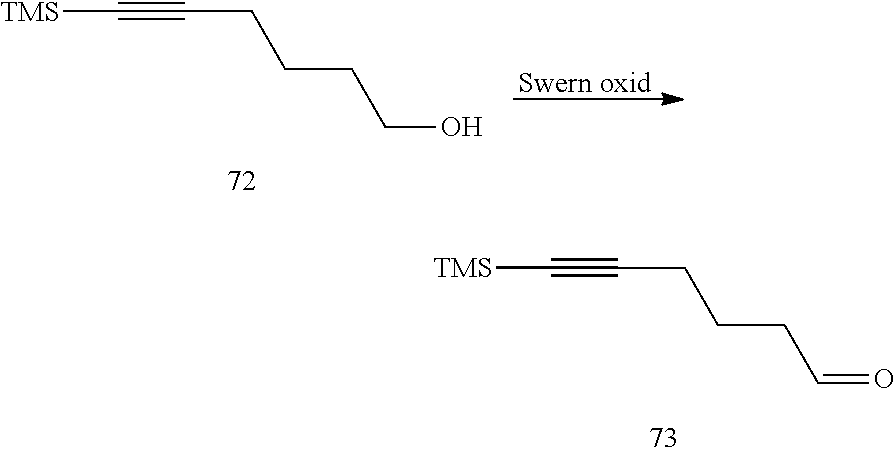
C(=O)CCCC#C[TMS].C(O)CCCC#C[TMS]
